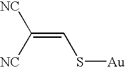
[NC]C([NC])=CS[Au]
